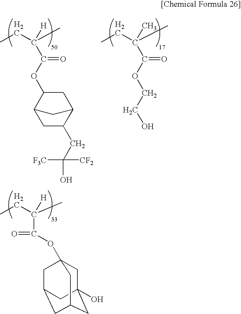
C1C(CC(O)([CF2])[F3C])C2CC(OC(C([H])(C)CC)=O)C1C2.C(OC(C(C)(C)CC)=O)CO.CCC(C)([H])C(=O)OC12CC3(O)CC(CC(C1)C3)C2
